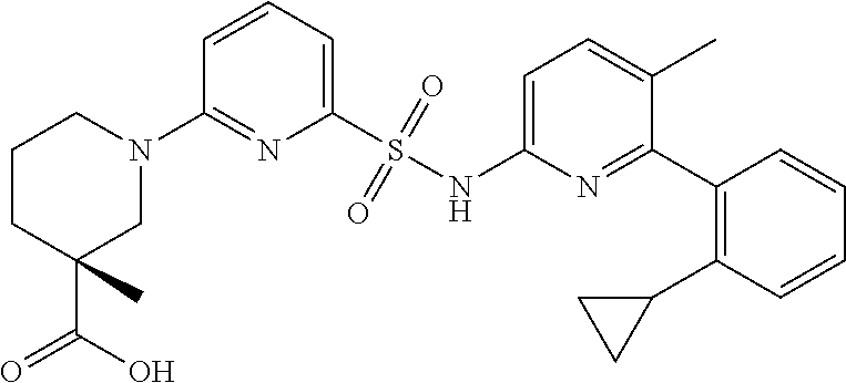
N1(C2=NC(S(NC3=CC=C(C)C(C4=C(C5CC5)C=CC=C4)=N3)(=O)=O)=CC=C2)CCCC(C(=O)O)(C)C1
